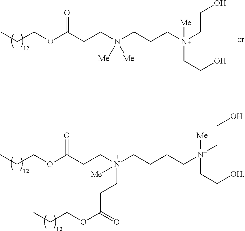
CCCOC(CCN(CCCN(CCO)([Me])CCO)([Me])[Me])=O.CCCOC(CCN(CCCC[N+](CC[OH])([Me])CCO)(CCC(OCCC)=O)[Me])=O
